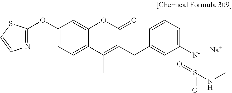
C1(OC2=NC=CS2)=CC=C2C(=C1)OC(=O)C(CC1=CC([N-]S(=O)(NC)=O)=CC=C1)=C2C.[Na]
